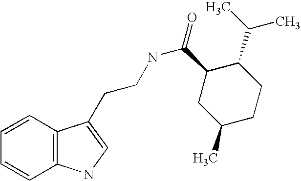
C1C(C)CCC(C(C)C)C1C(NCCC1=CNC2=C1C=CC=C2)=O
